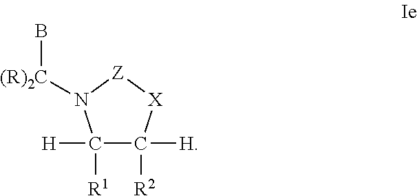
C1([H])([R1])C([R2])([H])[X][Z]N1[(R)2C]B
